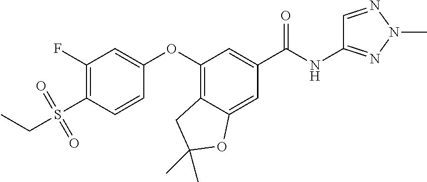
C1(F)=C(S(CC)(=O)=O)C=CC(OC2=C3C(=CC(C(=O)NC4=NN(C)N=C4)=C2)OC(C)(C)C3)=C1
